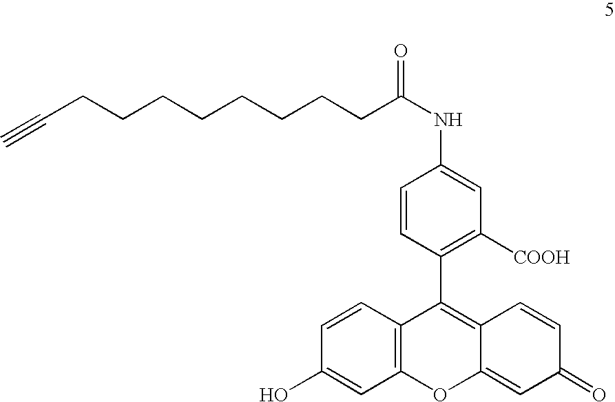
C(CCCCCCCCC(NC1=CC([COOH])=C(C2=C3C(=CC(=O)C=C3)OC3=C2C=CC(O)=C3)C=C1)=O)#C
